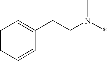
C1=CC=CC(CCN(*)C)=C1
